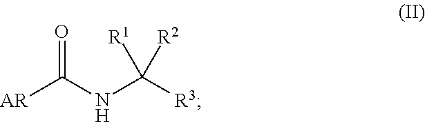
[AR]C(NC([R3])([R1])[R2])=O
